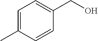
C1=C(C)C=CC(CO)=C1
